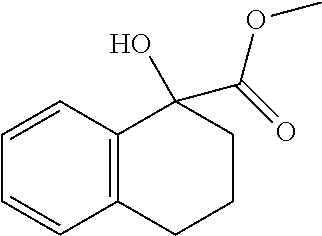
C12=C(C=CC=C1)C(O)(C(=O)OC)CCC2
